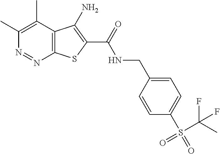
C1(C)=C(C)C2=C(N=N1)SC(C(=O)NCC1=CC=C(S(=O)(C(F)(C)F)=O)C=C1)=C2N
